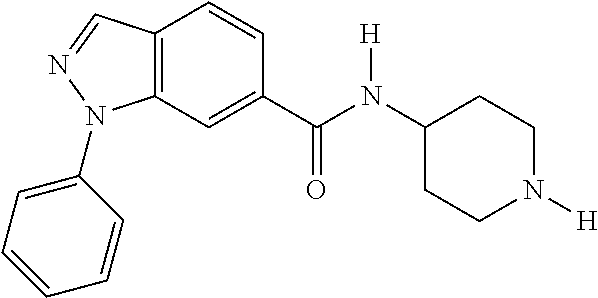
C1(C(=O)N(C2CCN([H])CC2)[H])=CC2=C(C=C1)C=NN2C1=CC=CC=C1
